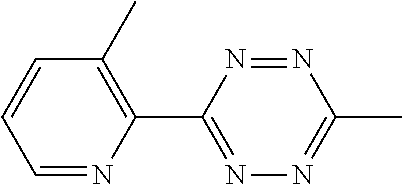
C1=NC(C2=NN=C(C)N=N2)=C(C)C=C1
